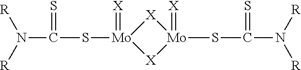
[Mo]1(SC(N([R])[R])=S)(=[X])[X][Mo](SC(N([R])[R])=S)(=[X])[X]1
